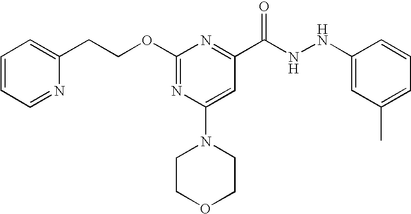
C1=CC=NC(CCOC2=NC(N3CCOCC3)=CC(C(NNC3=CC(C)=CC=C3)=O)=N2)=C1
